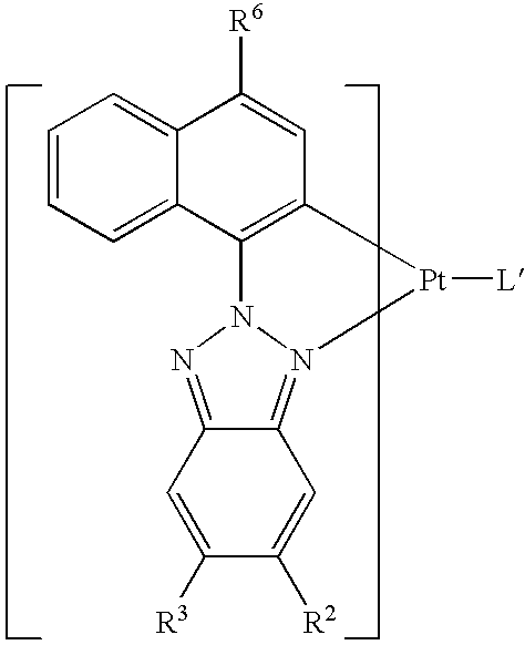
C1=CC=C2C(=C1)C([R6])=CC1=C2N2N=C3C(=N2[Pt]1[L])C=C([R2])C([R3])=C3
